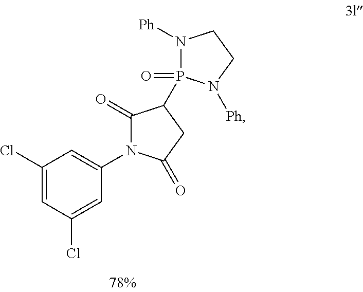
C1(Cl)=CC(Cl)=CC(N2C(=O)C(P3(=O)N([Ph])CCN3[Ph])CC2=O)=C1
